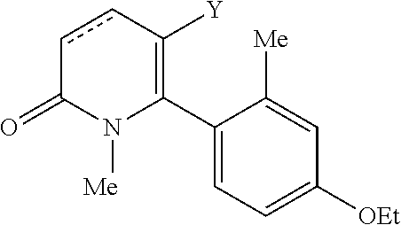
C1(C2=C([Y])ccC(=O)N2[Me])=CC=C([OEt])C=C1[Me]
